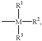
C[M]([R1])([R2])[R3]
